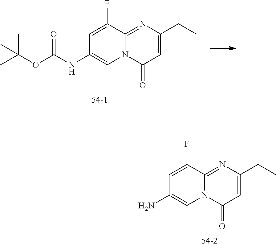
C1=C(F)C2=NC(CC)=CC(=O)N2C=C1N.C1=C(F)C2=NC(CC)=CC(=O)N2C=C1NC(OC(C)(C)C)=O
